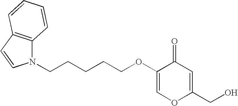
C1=C(OCCCCCN2C3=C(C=C2)C=CC=C3)C(=O)C=C(CO)O1
